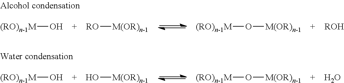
[(RO)n-1M]O.[RO][M(OR)n-1].[(RO)n-1M]O[M(OR)n-1].[ROH].[(RO)n-1M]O.O[M(OR)n-1].[(RO)n-1M]O[M(OR)n-1].O
